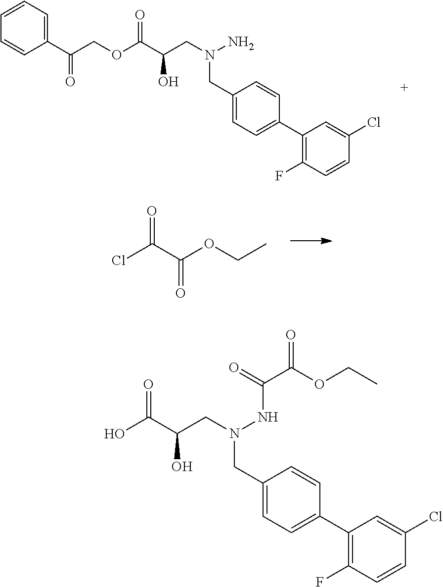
O(C(C(CN(N)CC1=CC=C(C2=C(F)C=CC(Cl)=C2)C=C1)O)=O)CC(C1=CC=CC=C1)=O.C(C(OCC)=O)(Cl)=O.OC(C(CN(NC(C(OCC)=O)=O)CC1=CC=C(C2=C(F)C=CC(Cl)=C2)C=C1)O)=O
